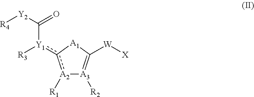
[A2]1([R1])c([Y1]([R3])C([Y2][R4])=O)[A1]C([W][X])=[A3]1[R2]
